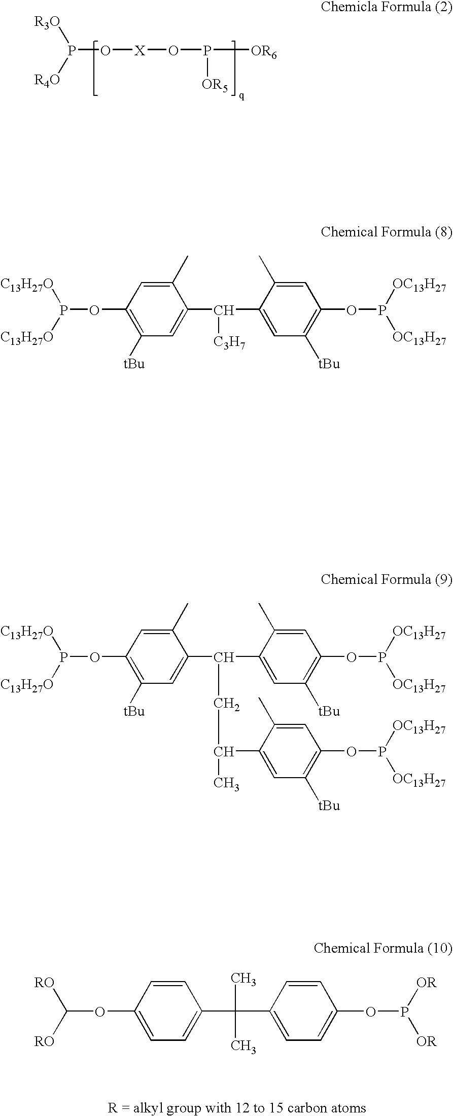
P(O[X]OP([OR5])[OR6])([R3O])[R4O].C1(OC([RO])[RO])=CC=C(C(C)(C)C2=CC=C(OP([OR])[OR])C=C2)C=C1.C1(OP([C13H27O])[C13H27O])=C([tBu])C=C(C([C3H7])C2=CC([tBu])=C(OP([OC13H27])[OC13H27])C=C2C)C(C)=C1.C1(OP([C13H27O])[C13H27O])=C([tBu])C=C(C(CC(C)C2=CC([tBu])=C(OP([OC13H27])[OC13H27])C=C2C)C2=CC([tBu])=C(OP([OC13H27])[OC13H27])C=C2C)C(C)=C1
